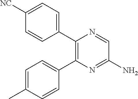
C1=C([NC])C=CC(C2=C(C3=CC=C(C)C=C3)N=C(N)C=N2)=C1
